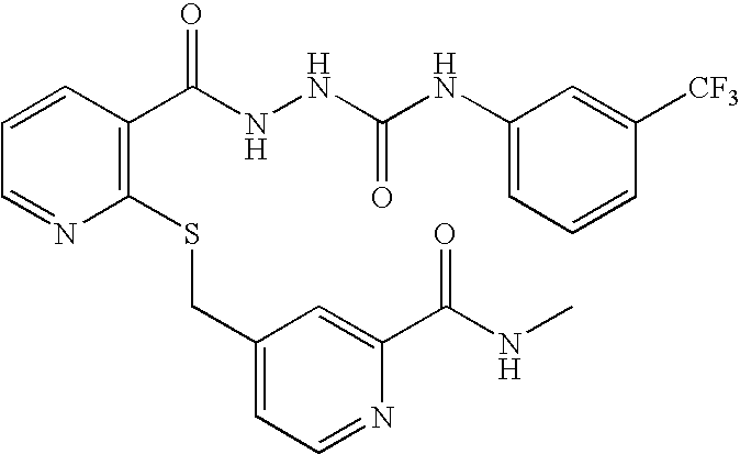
C1(CSC2=C(C(NNC(NC3=CC=CC([CF3])=C3)=O)=O)C=CC=N2)=CC=NC(C(NC)=O)=C1
